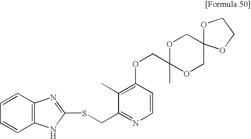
O(CC1(C)OCC2(CO1)OCCO2)C1=C(C)C(CSC2=NC3=C(C=CC=C3)N2)=NC=C1
